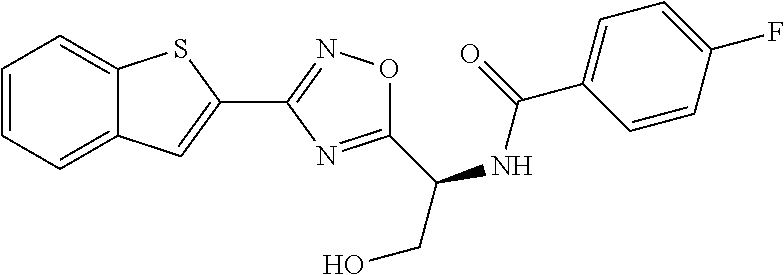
C1=CC=C2C(=C1)SC(C1=NOC(C(NC(=O)C3=CC=C(F)C=C3)CO)=N1)=C2
